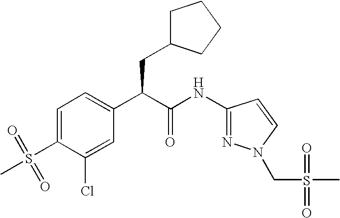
C1=C(S(=O)(C)=O)C(Cl)=CC(C(C(NC2=NN(CS(=O)(=O)C)C=C2)=O)CC2CCCC2)=C1
